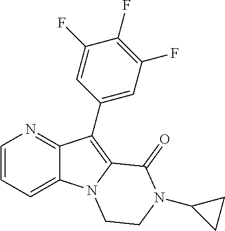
C12=CC=CN=C1C(C1=CC(F)=C(F)C(F)=C1)=C1N2CCN(C2CC2)C1=O
